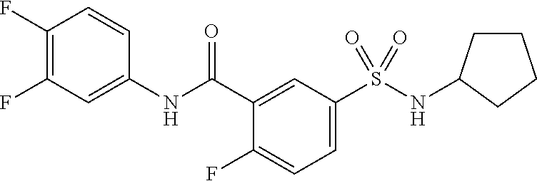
C1(F)=C(F)C=C(NC(C2=CC(S(NC3CCCC3)(=O)=O)=CC=C2F)=O)C=C1
